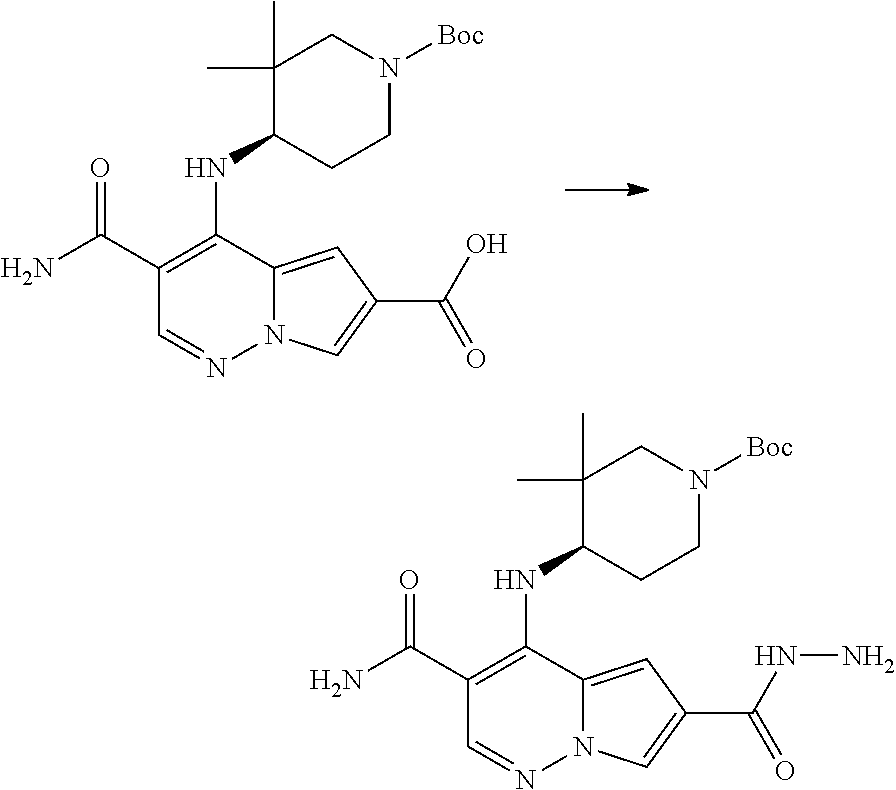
C1(NC2=C(C(N)=O)C=NN3C2=CC(C(O)=O)=C3)CCN([Boc])CC1(C)C.C1(NC2=C(C(N)=O)C=NN3C2=CC(C(NN)=O)=C3)CCN([Boc])CC1(C)C
